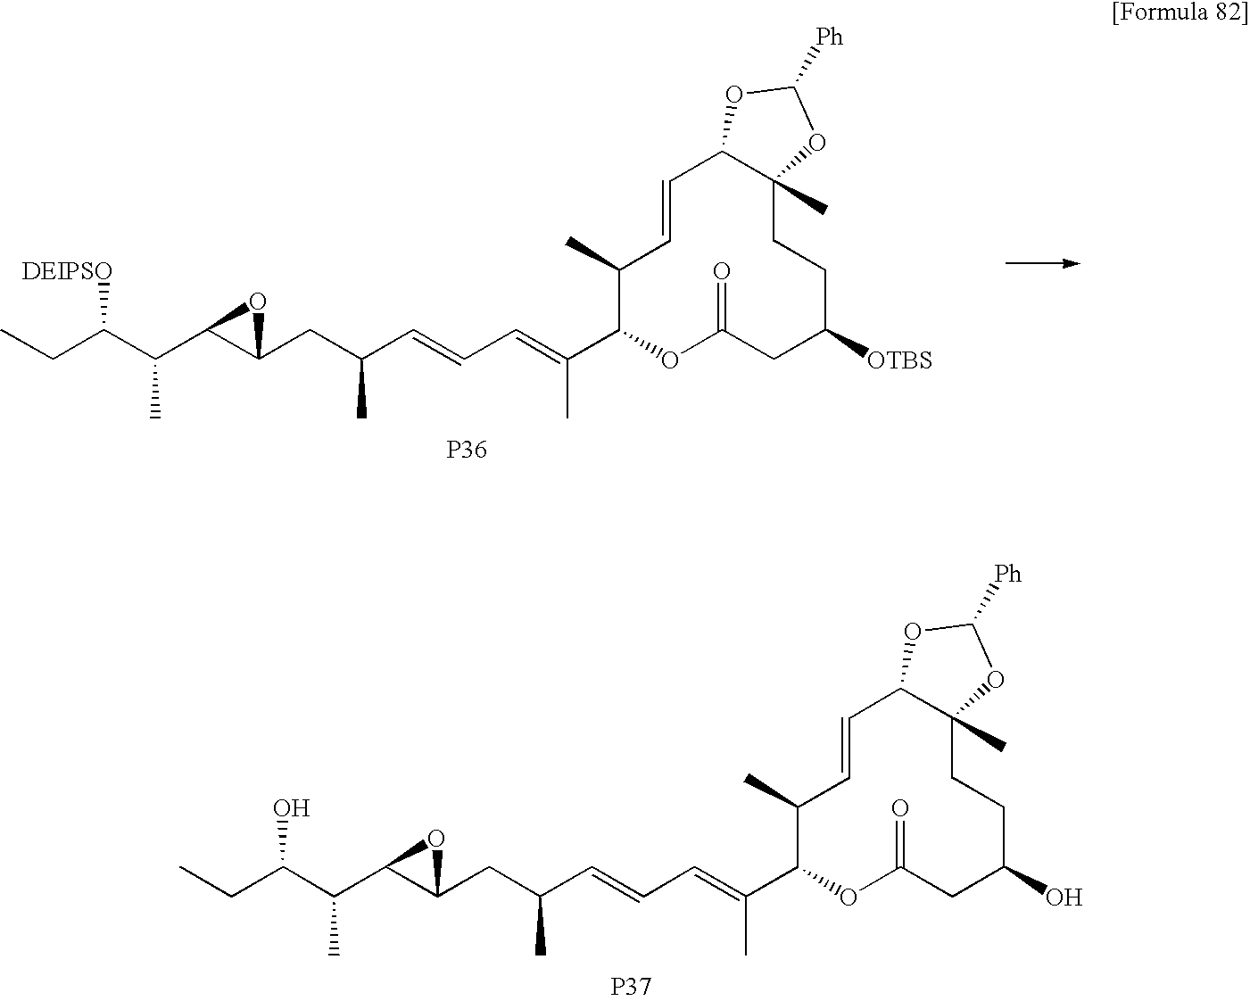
[P36].C(=C(C)C1C(C)C=CC2C(C)(CCC([OTBS])CC(=O)O1)OC([Ph])O2)C=CC(CC1C(C(C(CC)[DEIPSO])C)O1)C.[P37].C(=C(C)C1C(C)C=CC2C(C)(CCC(O)CC(=O)O1)OC([Ph])O2)C=CC(CC1C(C(C(CC)O)C)O1)C
